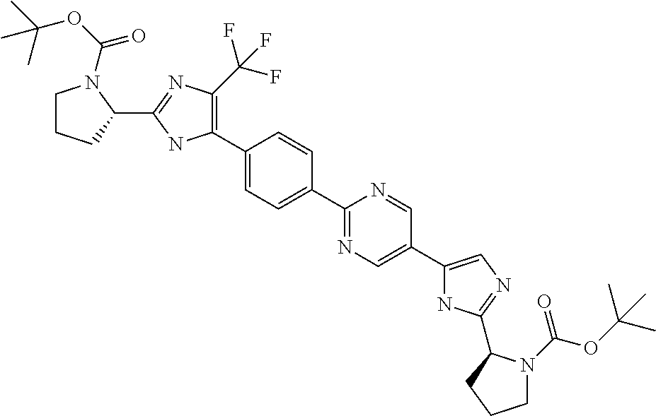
C1(C2=C(C(F)(F)F)N=C(C3N(C(OC(C)(C)C)=O)CCC3)N2)=CC=C(C2=NC=C(C3=CN=C(C4N(C(OC(C)(C)C)=O)CCC4)N3)C=N2)C=C1
